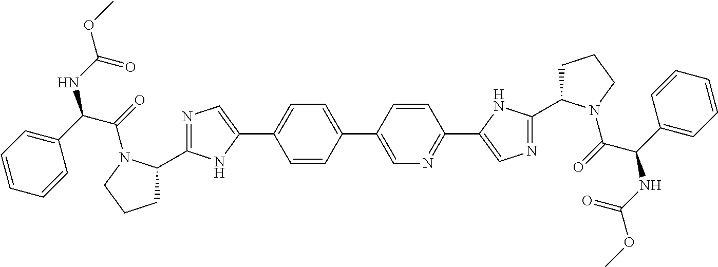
C1=CC(C2=CN=C(C3=CN=C(C4CCCN4C(C(NC(=O)OC)C4=CC=CC=C4)=O)N3)C=C2)=CC=C1C1=CN=C(C2CCCN2C(C(NC(=O)OC)C2=CC=CC=C2)=O)N1
